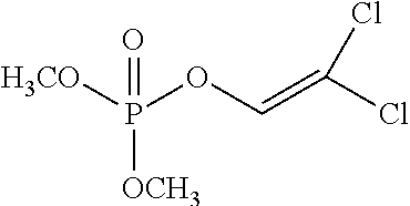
[H3CO]P(OC=C(Cl)Cl)([OCH3])=O
